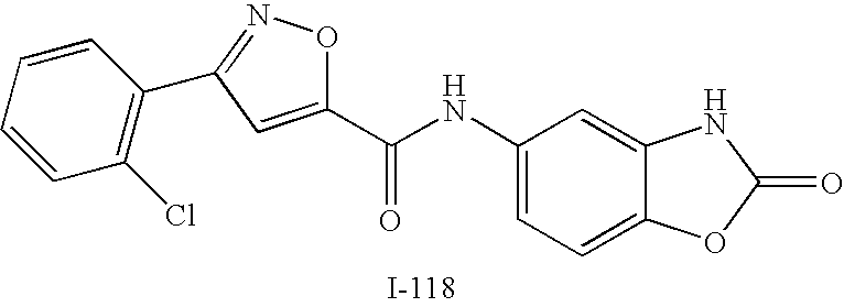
C1=CC=CC(C2=NOC(C(NC3=CC=C4C(=C3)NC(=O)O4)=O)=C2)=C1Cl
